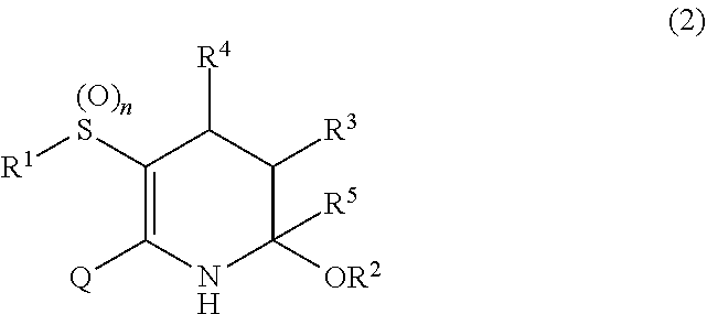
C1([(O)nS][R1])=C([Q])NC([R5])([OR2])C([R3])C1[R4]
